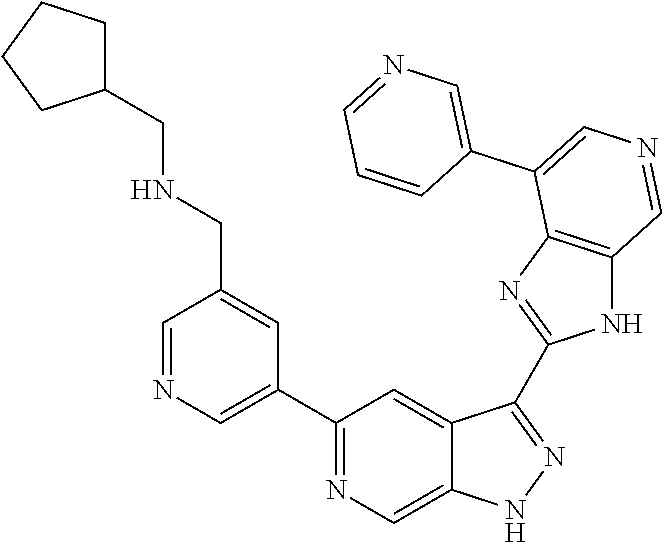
C1(C2=CN=CC(CNCC3CCCC3)=C2)=NC=C2C(=C1)C(C1=NC3=C(N1)C=NC=C3C1=CN=CC=C1)=NN2
